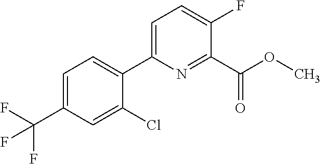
C1=C(C2=CC=C(C(F)(F)F)C=C2Cl)N=C(C(=O)OC)C(F)=C1
